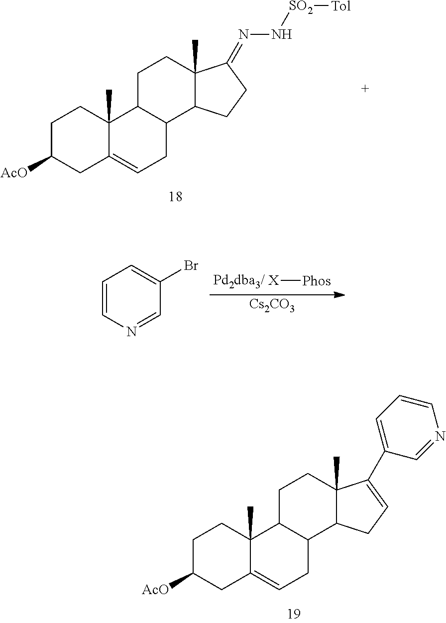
C1C([AcO])CC2=CCC3C(C2(C)C1)CCC1(C)C3CC=C1C1=CC=CN=C1.C1C([AcO])CC2=CCC3C(C2(C)C1)CCC1(C)C3CCC1=NN[SO2][Tol].C1=CN=CC(Br)=C1.[X][Phos].[Cs2CO3]
